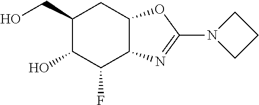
C1(CO)C(O)C(F)C2C(C1)OC(N1CCC1)=N2
